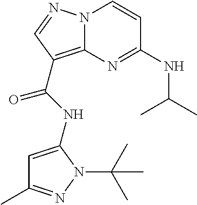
N12C(=C(C(NC3=CC(C)=NN3C(C)(C)C)=O)C=N1)N=C(NC(C)C)C=C2
